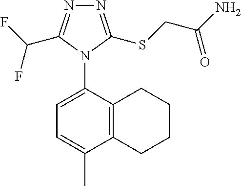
C12=C(C(N3C(C(F)F)=NN=C3SCC(N)=O)=CC=C1C)CCCC2
